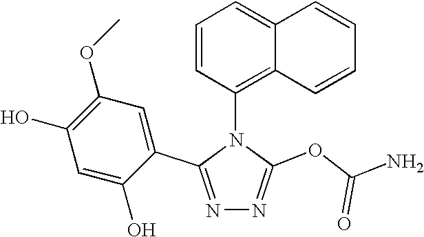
N1=C(C2=CC(OC)=C(O)C=C2O)N(C2=C3C(=CC=C2)C=CC=C3)C(OC(N)=O)=N1
